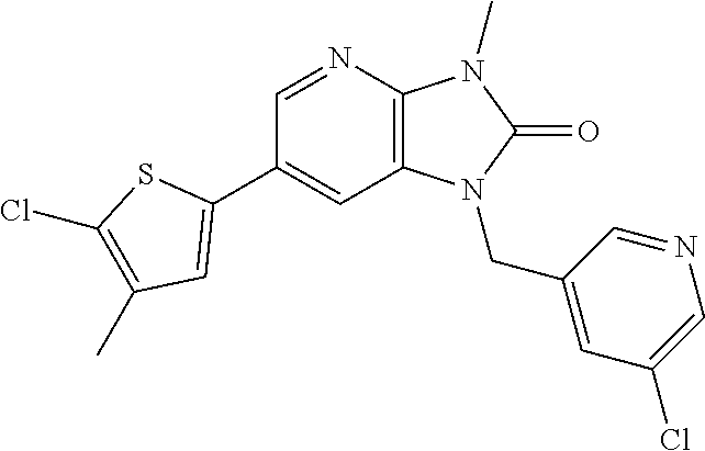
C1(C2=CC(C)=C(Cl)S2)=CC2=C(N=C1)N(C)C(=O)N2CC1=CC(Cl)=CN=C1
